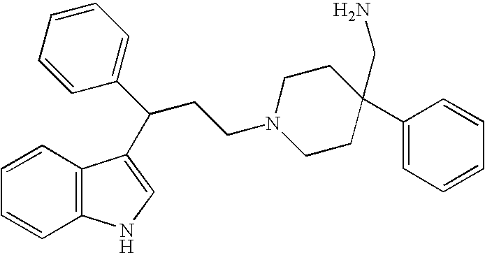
C1=CC2=C(C=C1)NC=C2C(C1=CC=CC=C1)CCN1CCC(CN)(C2=CC=CC=C2)CC1
